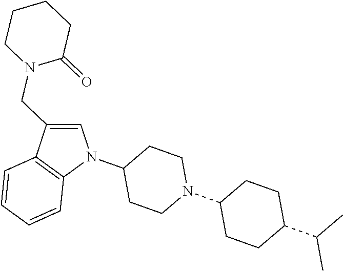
C1=CC2=C(C=C1)N(C1CCN(C3CCC(C(C)C)CC3)CC1)C=C2CN1C(=O)CCCC1
